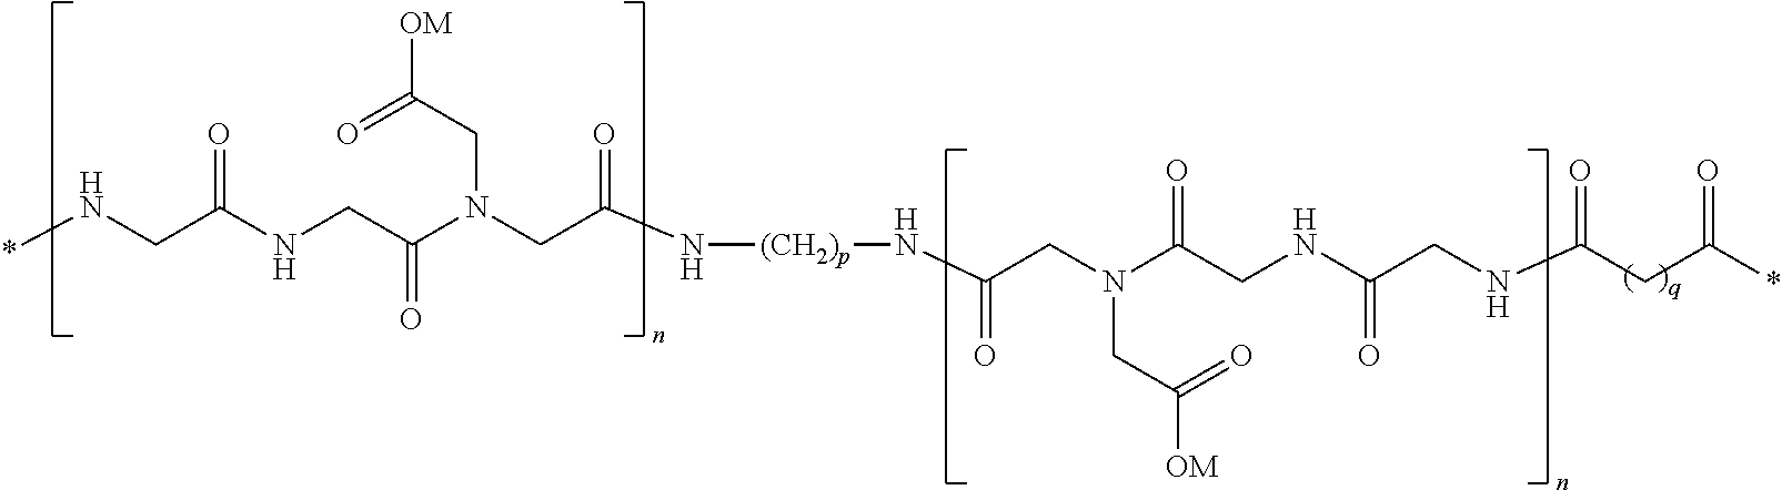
*NCC(NCC(N(CC(N[(CH2)p]NC(CN(C(CNC(CNC(CC(*)=O)=O)=O)=O)CC([OM])=O)=O)=O)CC([OM])=O)=O)=O
